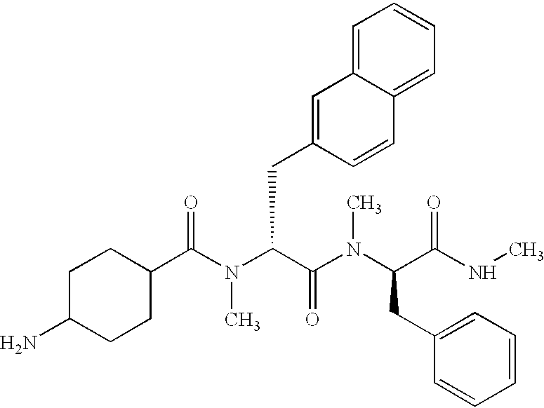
C1(C(N(C(C(N(C(C(NC)=O)CC2=CC=CC=C2)C)=O)CC2=CC3=CC=CC=C3C=C2)C)=O)CCC(N)CC1
